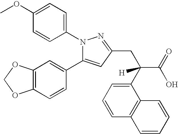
N1(C2=CC=C(OC)C=C2)C(C2=CC3=C(C=C2)OCO3)=CC(CC(C2=CC=CC3=C2C=CC=C3)(C(O)=O)[H])=N1
